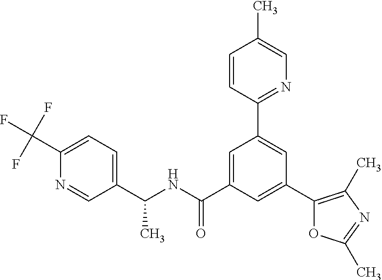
C(NC(C1=CC(C2=NC=C(C)C=C2)=CC(C2=C(C)N=C(C)O2)=C1)=O)(C1=CC=C(C(F)(F)F)N=C1)C
